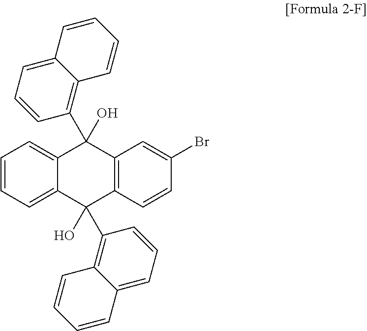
C1=CC=C2C(=C1)C(C1=C3C(=CC=C1)C=CC=C3)(O)C1=C(C2(O)C2=C3C(=CC=C2)C=CC=C3)C=CC(Br)=C1
